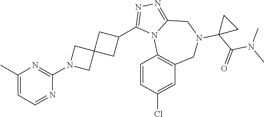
C1(C)=CC=NC(N2CC3(C2)CC(C2=NN=C4N2C2=C(CN(C5(C(=O)N(C)C)CC5)C4)C=C(Cl)C=C2)C3)=N1
